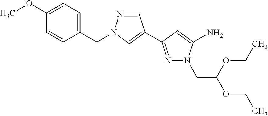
C1=C(OC)C=CC(CN2N=CC(C3=NN(CC(OCC)OCC)C(N)=C3)=C2)=C1
